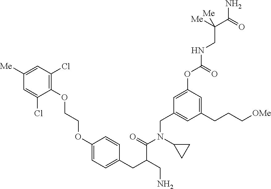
C1=C([Me])C=C(Cl)C(OCCOC2=CC=C(CC(CN)C(=O)N(CC3=CC(CCC[OMe])=CC(OC(=O)NCC(C(N)=O)([Me])[Me])=C3)C3CC3)C=C2)=C1Cl
